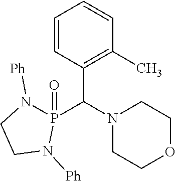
C1=CC(C(N2CCOCC2)P2(=O)N([Ph])CCN2[Ph])=C(C)C=C1
